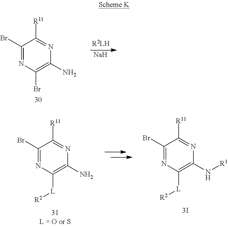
C1(Br)=NC(Br)=C(N)N=C1[R11].[Na].C1(Br)=NC([L][R2])=C(N)N=C1[R11].C1(Br)=NC([L][R2])=C(N[R1])N=C1[R11]
